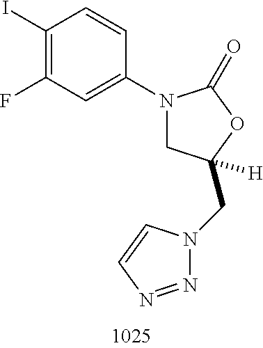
C1(I)=C(F)C=C(N2CC(CN3N=NC=C3)([H])OC2=O)C=C1
